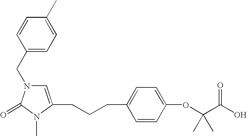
C(CCC1=CC=C(OC(C(O)=O)(C)C)C=C1)C1=CN(CC2=CC=C(C)C=C2)C(=O)N1C
